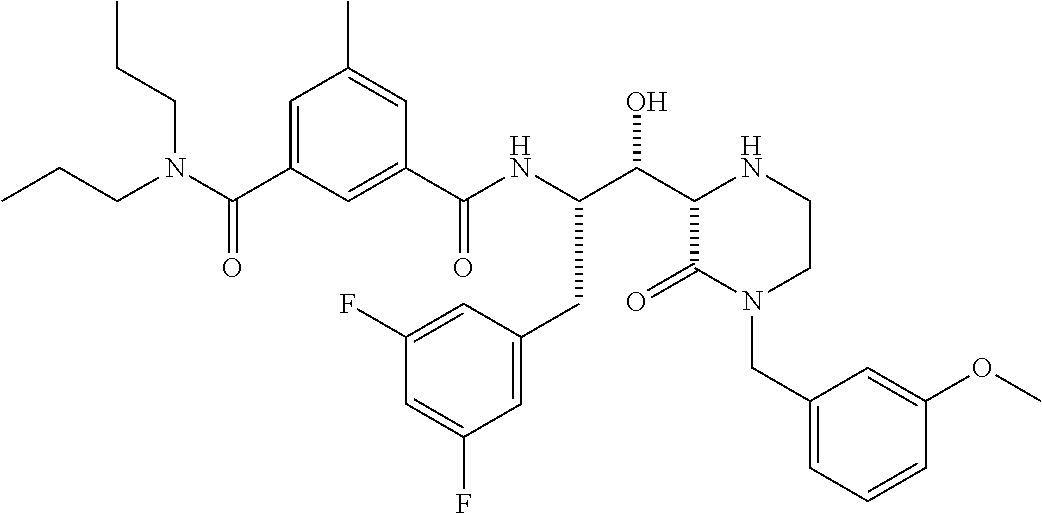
C(C1C(=O)N(CC2=CC=CC(OC)=C2)CCN1)(O)C(NC(C1=CC(C(N(CCC)CCC)=O)=CC(C)=C1)=O)CC1=CC(F)=CC(F)=C1
